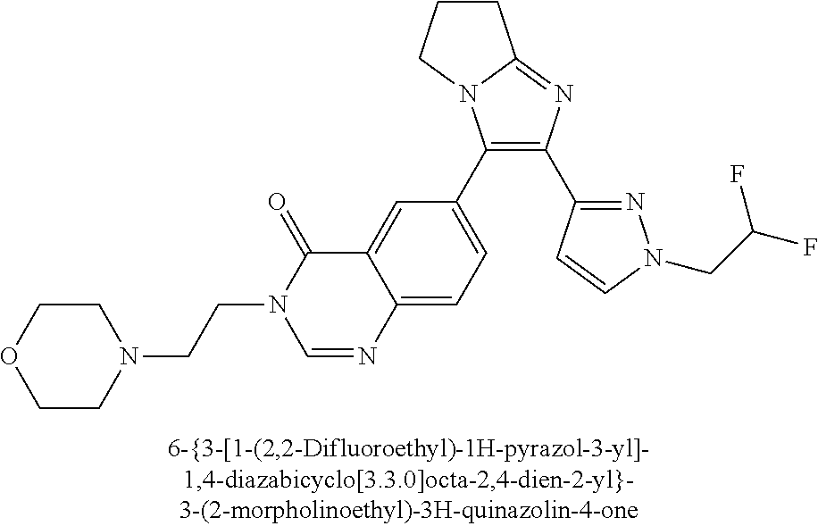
C1(C2=CC=C3C(=C2)C(=O)N(CCN2CCOCC2)C=N3)=C(C2=NN(CC(F)F)C=C2)N=C2N1CCC2
